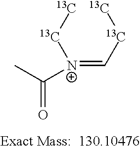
[N+](=C[13C][13C])([13C][13C])C(C)=O
